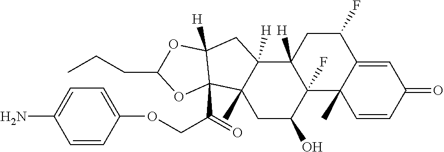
C1(F)CC2([H])C(F)(C3(C)C1=CC(=O)C=C3)C(O)CC1(C)C2([H])CC2([H])C1(C(=O)COC1=CC=C(N)C=C1)OC(CCC)O2
